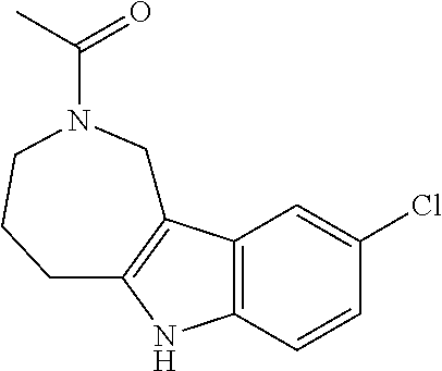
C12=C(C=C(Cl)C=C1)C1=C(N2)CCCN(C(C)=O)C1
